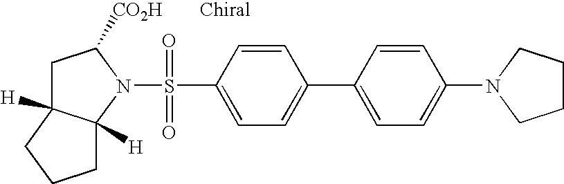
N1(S(=O)(=O)C2=CC=C(C3=CC=C(N4CCCC4)C=C3)C=C2)C([CO2H])CC2([H])C1([H])CCC2
